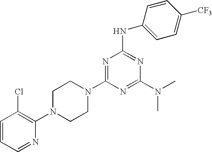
C1=CC=NC(N2CCN(C3=NC(NC4=CC=C([CF3])C=C4)=NC(N(C)C)=N3)CC2)=C1Cl
